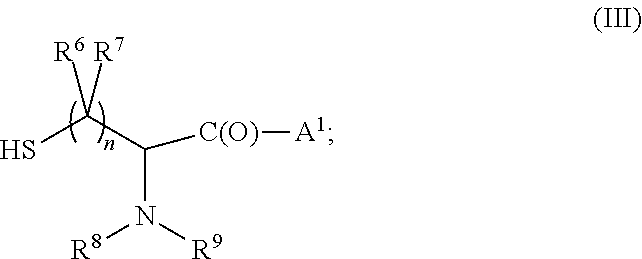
C(N([R9])[R8])(C(S)([R6])[R7])[C(O)][A1]
